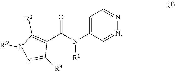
C1(C(N(C2=CC=NN=C2)[R1])=O)=C([R2])N([RN])N=C1[R3]
